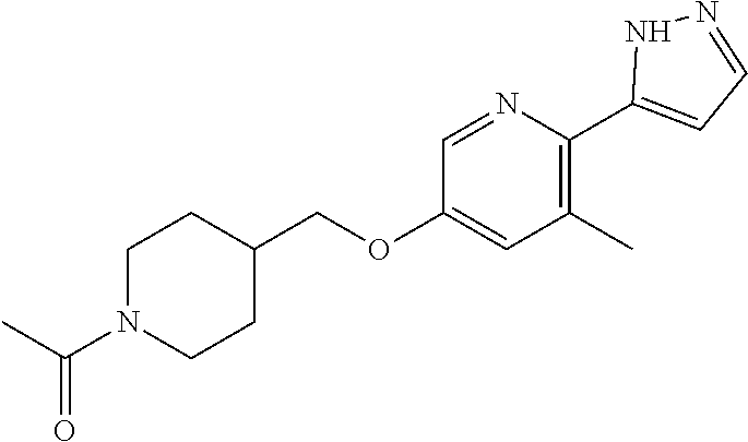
C1(C)=C(C2=CC=NN2)N=CC(OCC2CCN(C(C)=O)CC2)=C1
